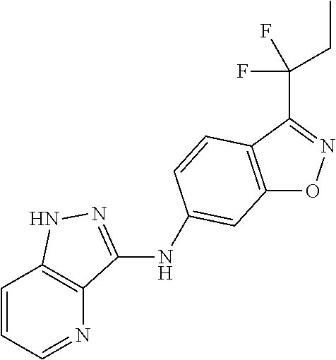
C12=C(C(C(CC)(F)F)=NO1)C=CC(NC1=NNC3=C1N=CC=C3)=C2
